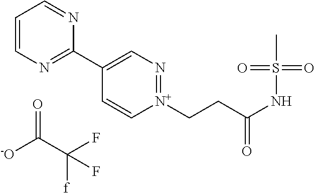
C1=CN=C(C2=CN=[N+](CCC(NS(C)(=O)=O)=O)C=C2)N=C1.O=C([-O])C([f])(F)F
